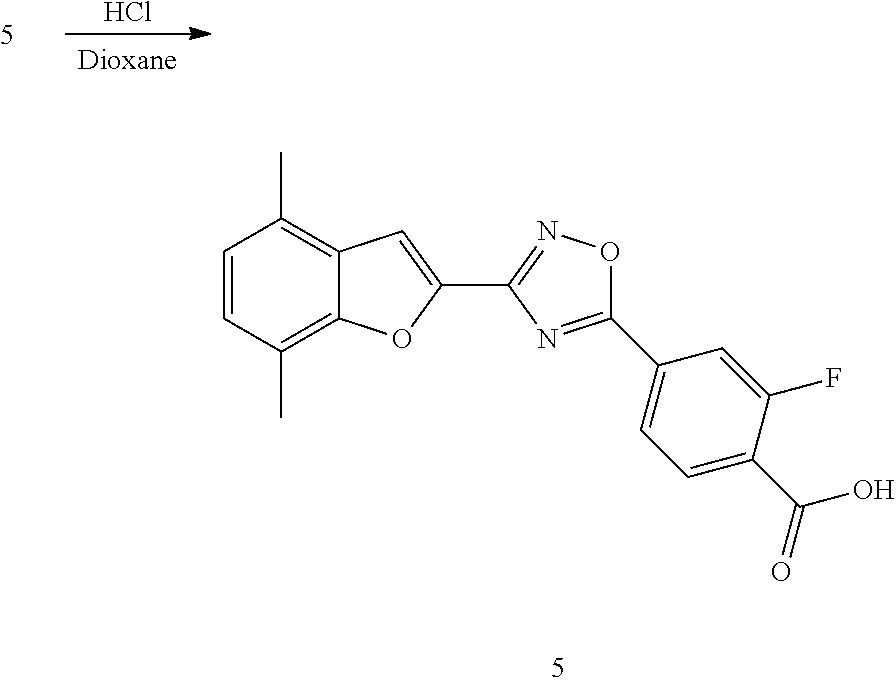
Cl.C1=CC(C)=C2C(=C1C)C=C(C1=NOC(C3=CC=C(C(O)=O)C(F)=C3)=N1)O2
